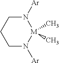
C1N([Ar])[M](C)(C)N([Ar])CC1
